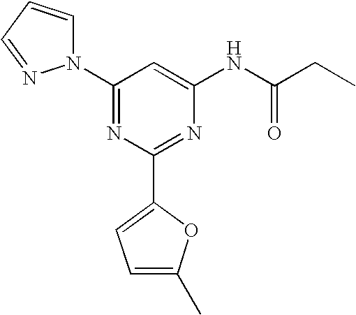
C1(N2C=CC=N2)=NC(C2=CC=C(C)O2)=NC(NC(CC)=O)=C1
